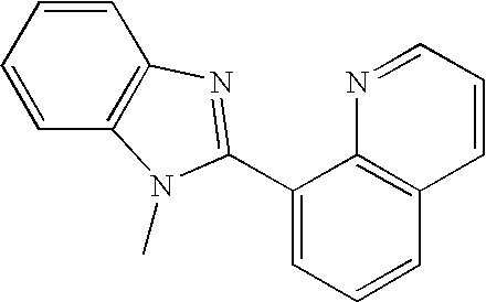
C1=CC2=C(C=C1)N(C)C(C1=CC=CC3=C1N=CC=C3)=N2
